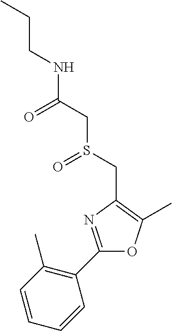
C(CC)NC(CS(CC1=C(C)OC(C2=C(C)C=CC=C2)=N1)=O)=O
